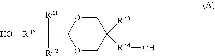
O1CC([RA4]O)([RA3])COC1C([RA1])([RA2])[RA5]O
